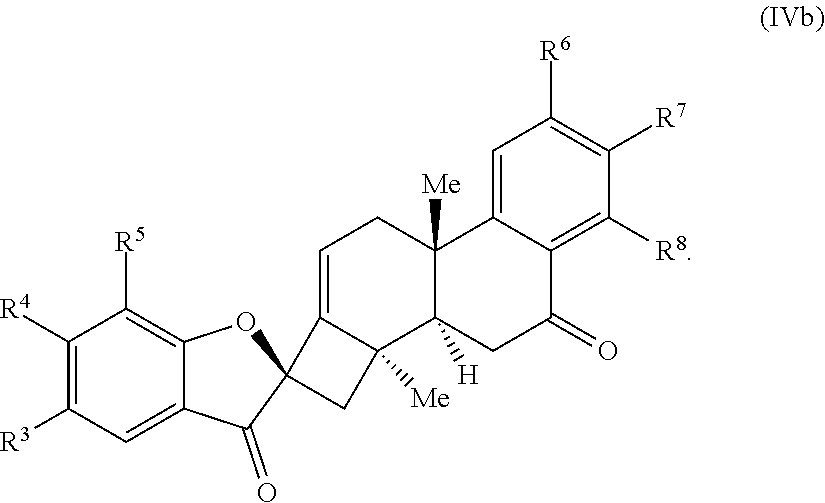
C1([R4])=C([R3])C=C2C(=C1[R5])OC1(C2=O)C2=CCC3([Me])C([H])(C2([Me])C1)CC(=O)C1=C([R8])C([R7])=C([R6])C=C31
